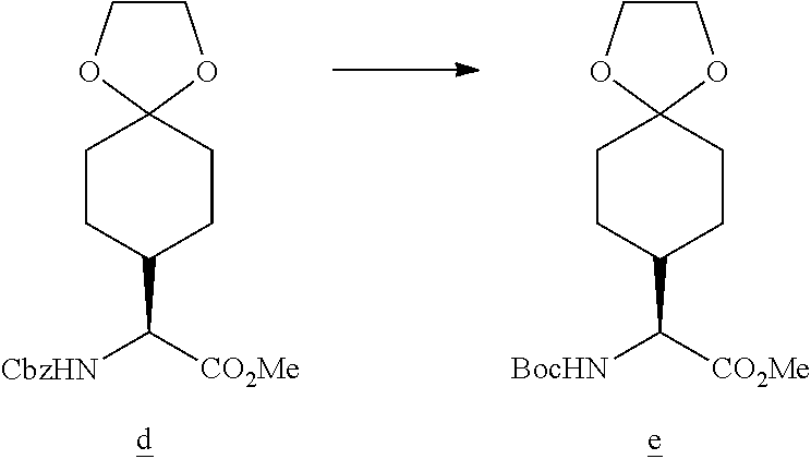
C1CC(C([CO2Me])[CbzHN])CCC12OCCO2.C1CC(C([CO2Me])[BocHN])CCC12OCCO2
